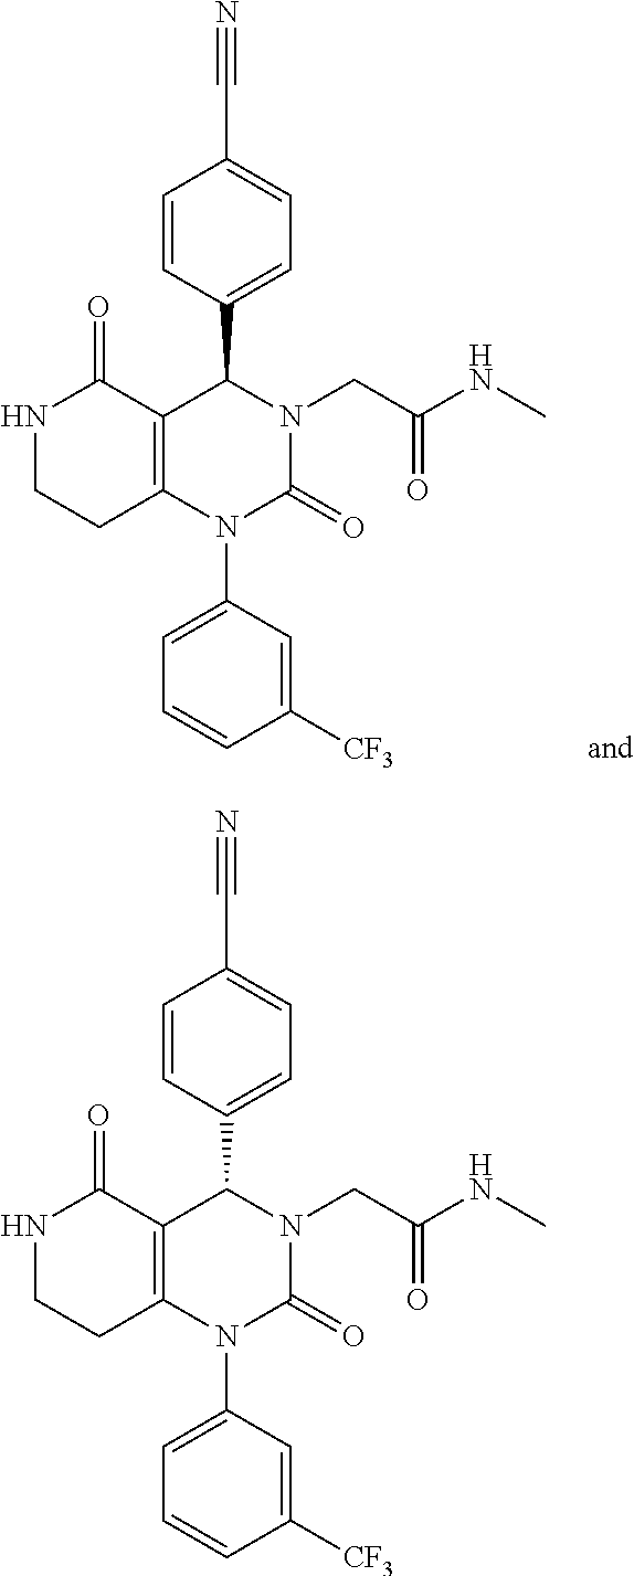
N1CCC2=C(C1=O)C(C1=CC=C(C#N)C=C1)N(CC(NC)=O)C(=O)N2C1=CC=CC([CF3])=C1.N1CCC2=C(C1=O)C(C1=CC=C(C#N)C=C1)N(CC(NC)=O)C(=O)N2C1=CC=CC([CF3])=C1
